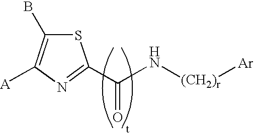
C(=O)(N[(CH2)r][Ar])C1=NC([A])=C(B)S1
